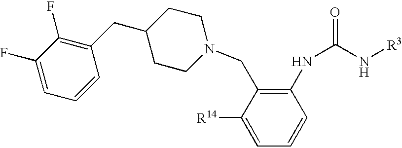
C1([R14])=CC=CC(NC(=O)N[R3])=C1CN1CCC(CC2=C(F)C(F)=CC=C2)CC1
